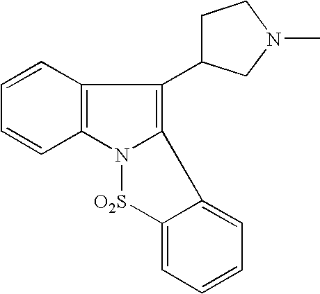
C1=CC=CC2=C1C(C1CCN(C)C1)=C1N2[O2S]C2=CC=CC=C12
